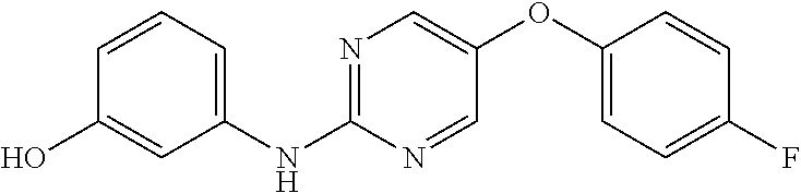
C1=CC=C(NC2=NC=C(OC3=CC=C(F)C=C3)C=N2)C=C1O
